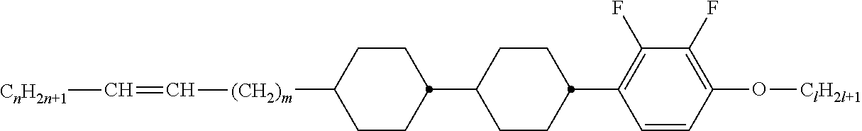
C1C(C2CCC([(CH2)m]C=C[CnH2n+1])CC2)CCC(C2=C(F)C(F)=C(O[ClH2l+1])C=C2)C1
